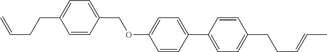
C1=CC(COC2=CC=C(C3=CC=C(CCC=CC)C=C3)C=C2)=CC=C1CCC=C
